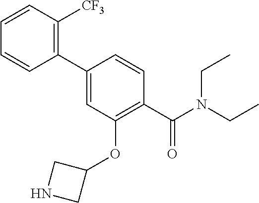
C1(C2=C([CF3])C=CC=C2)=CC(OC2CNC2)=C(C(N(CC)CC)=O)C=C1
